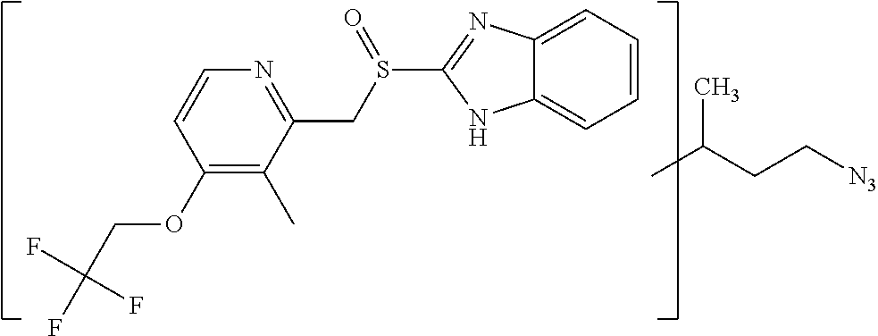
C12=CC=CC=C1NC(S(=O)CC1=NC=CC(OCC(F)(F)F)=C1C)=N2.CC(CC[N3])C
